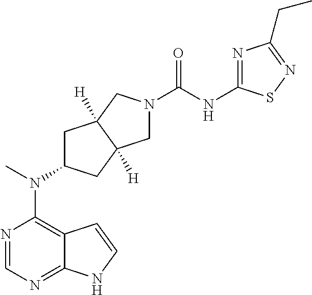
N1=CN=C2C(=C1N(C)C1CC3([H])C([H])(C1)CN(C(NC1=NC(CC)=NS1)=O)C3)C=CN2
